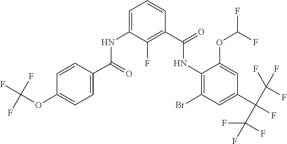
C1=CC(C(=O)NC2=CC=CC(C(=O)NC3=C(Br)C=C(C(C(F)(F)F)(C(F)(F)F)F)C=C3OC(F)F)=C2F)=CC=C1OC(F)(F)F
